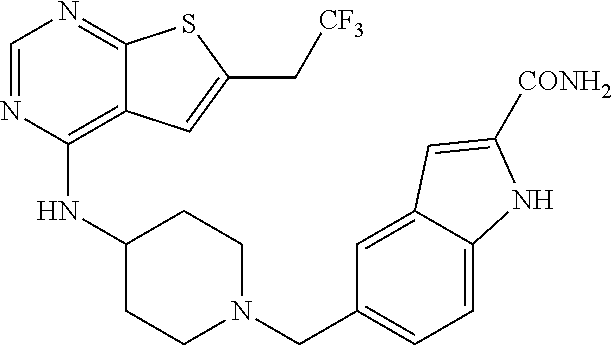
C1=NC(NC2CCN(CC3=CC=C4C(=C3)C=C([CONH2])N4)CC2)=C2C(=N1)SC(C[CF3])=C2
